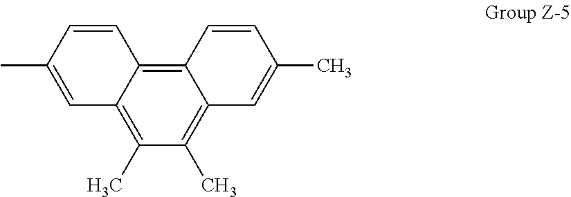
C12=C3C(=C(C)C(C)=C1C=C(C)C=C2)C=C(C)C=C3
